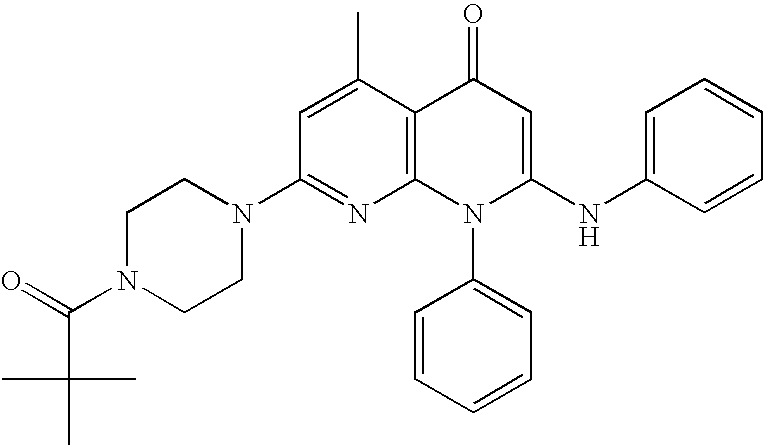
C1(N2CCN(C(C(C)(C)C)=O)CC2)=NC2=C(C(C)=C1)C(=O)C=C(NC1=CC=CC=C1)N2C1=CC=CC=C1
